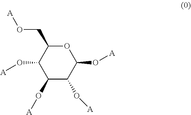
C1(O[A])C(O[A])C(O[A])OC(CO[A])C1O[A]
